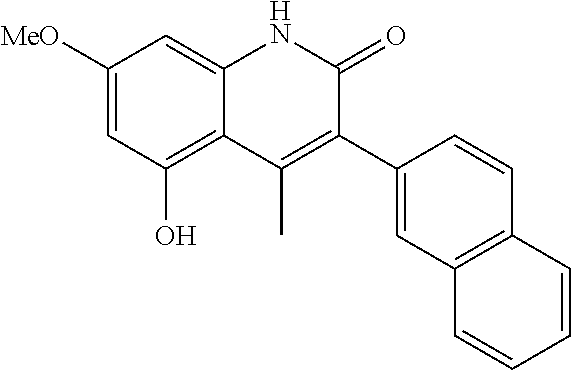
C1([MeO])=CC(O)=C2C(=C1)NC(=O)C(C1=CC3=C(C=C1)C=CC=C3)=C2C
